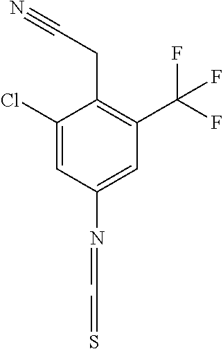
C1(Cl)=CC(N=CC=S)=CC(C(F)(F)F)=C1CC#N
